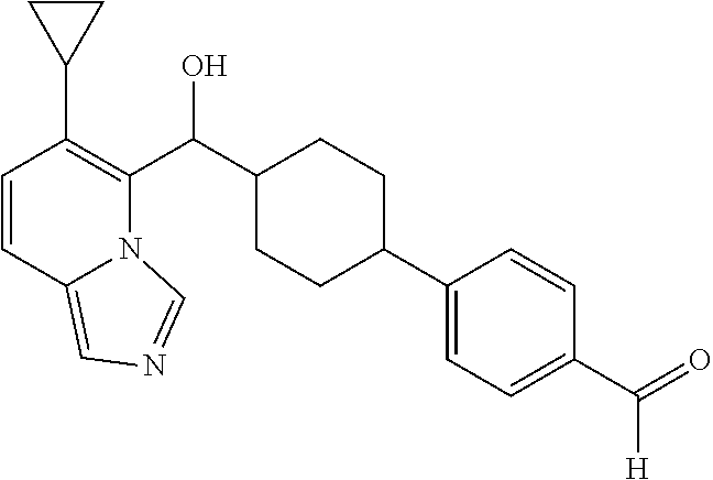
C1=CC2=CN=CN2C(C(C2CCC(C3=CC=C(C([H])=O)C=C3)CC2)O)=C1C1CC1
